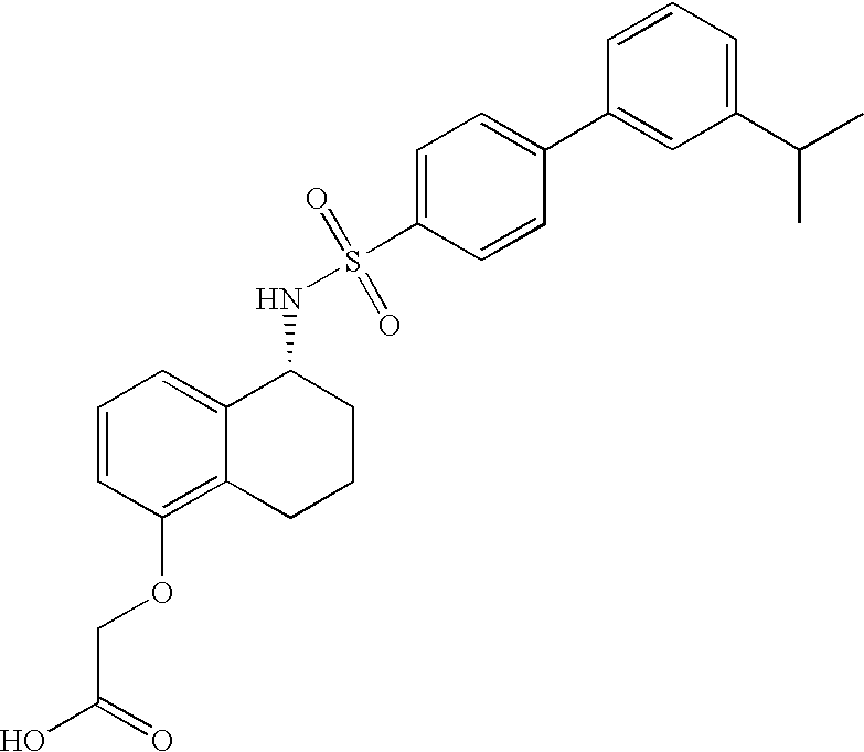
C1=CC(OCC(O)=O)=C2C(=C1)C(NS(=O)(=O)C1=CC=C(C3=CC(C(C)C)=CC=C3)C=C1)CCC2
